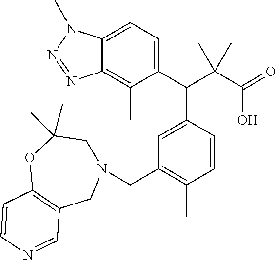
C1(C(C(C(=O)O)(C)C)C2=CC(CN3CC(C)(C)OC4=C(C3)C=NC=C4)=C(C)C=C2)=CC=C2C(=C1C)N=NN2C
